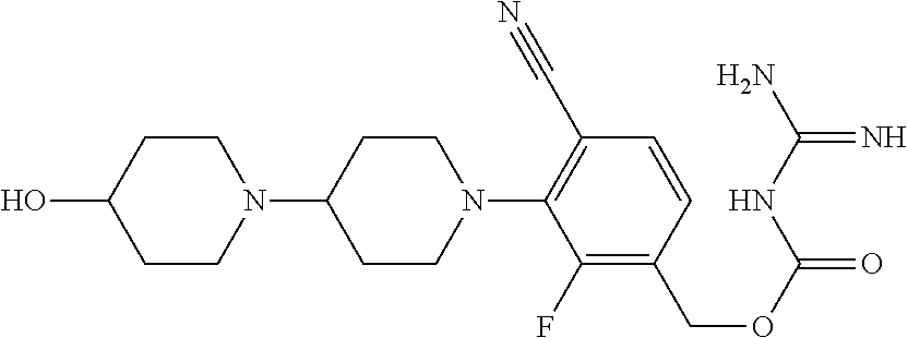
C1CC(O)CCN1C1CCN(C2=C(C#N)C=CC(COC(=O)NC(N)=N)=C2F)CC1
